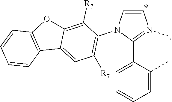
C1=C(C2=N(C)C=CN2C2=C([R7])C=C3C(=C2[R7])OC2=C3C=CC=C2)C(C)=CC=C1
